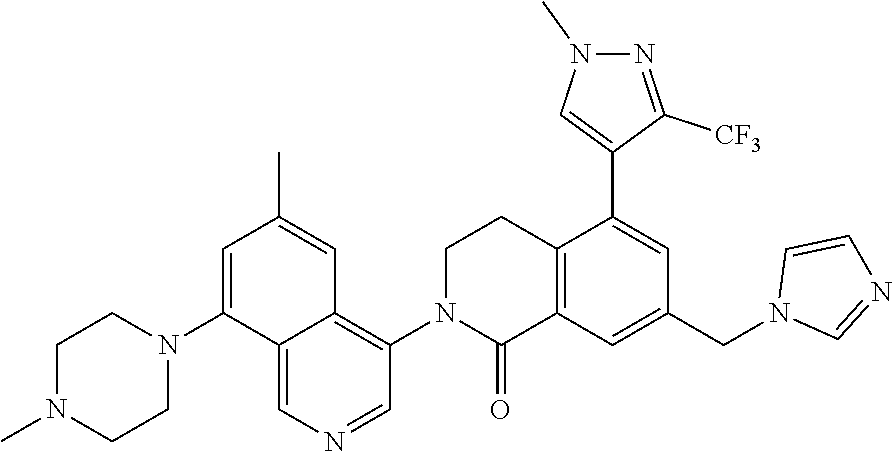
C1N(C2=C3C(=CN=C2)C(N2CCN(C)CC2)=CC(C)=C3)C(=O)C2=C(C1)C(C1=CN(C)N=C1[CF3])=CC(CN1C=NC=C1)=C2
